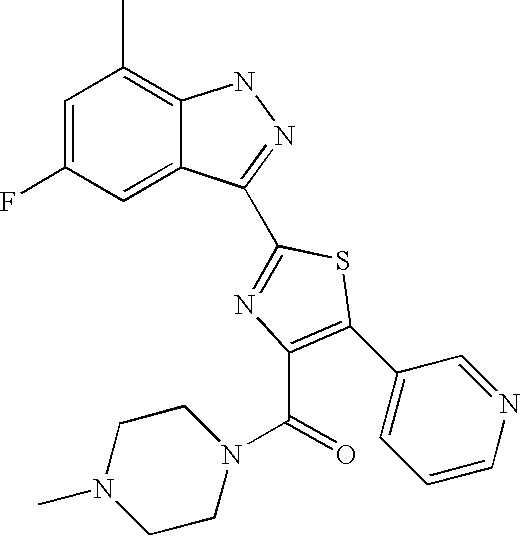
C1=C(F)C=C2C(=C1C)NN=C2C1=NC(C(N2CCN(C)CC2)=O)=C(C2=CC=CN=C2)S1
